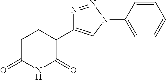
C1(C2=CN(C3=CC=CC=C3)N=N2)CCC(=O)NC1=O
